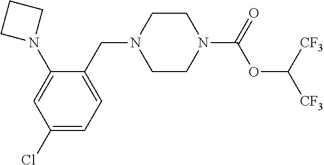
C1CN(C(=O)OC([CF3])[CF3])CCN1CC1=CC=C(Cl)C=C1N1CCC1
